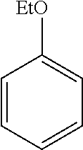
C1=CC=CC=C1[EtO]
